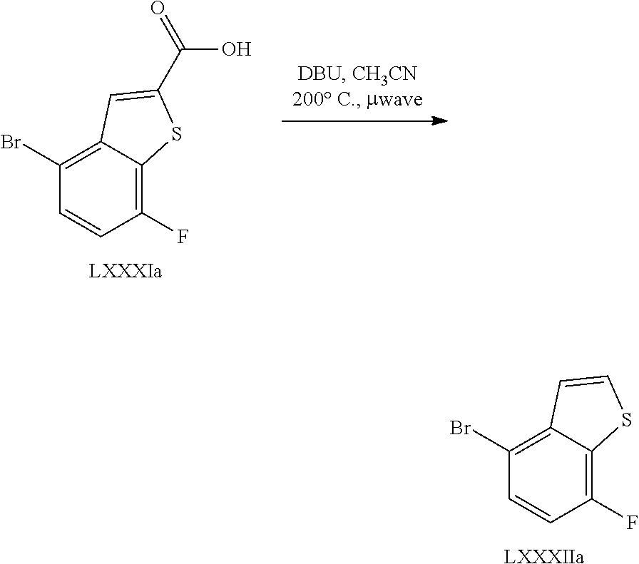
C1(F)=C2C(=C(Br)C=C1)C=CS2.[LXXXIIa].C1(F)=C2C(=C(Br)C=C1)C=C(C(=O)O)S2.[LXXXIa]
